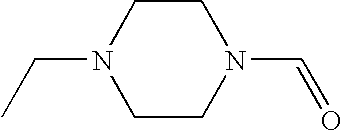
CCN1CCN(C=O)CC1
